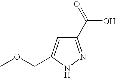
C1(C(=O)O)=NNC(COC)=C1
